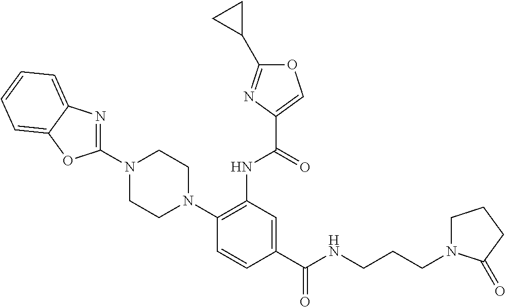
C1(N2CCN(C3=C(NC(=O)C4=COC(C5CC5)=N4)C=C(C(NCCCN4CCCC4=O)=O)C=C3)CC2)=NC2=CC=CC=C2O1
